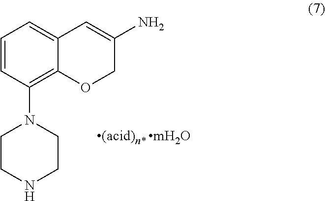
C1=CC(N2CCNCC2)=C2C(=C1)C=C(N)CO2
